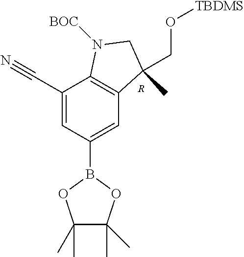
C1(C#N)=CC(B2OC(C)(C)C(C)(C)O2)=CC2=C1N([BOC])CC2(CO[TBDMS])C.[R]
